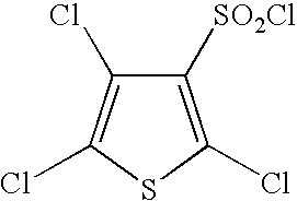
C1([SO2Cl])=C(Cl)SC(Cl)=C1Cl
